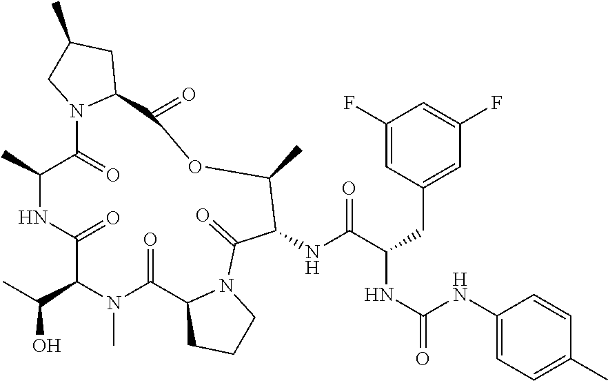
OC(C1N(C)C(=O)C2CCCN2C(=O)C(NC(C(CC2=CC(F)=CC(F)=C2)NC(=O)NC2=CC=C(C)C=C2)=O)C(C)OC(=O)C2CC(C)CN2C(=O)C(C)NC1=O)C
